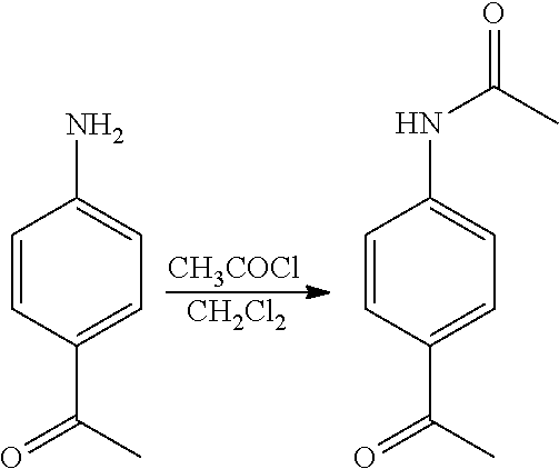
[CH3COCl].[CH2Cl2].C1=CC(C(C)=O)=CC=C1N.C1=CC(C(C)=O)=CC=C1NC(=O)C
